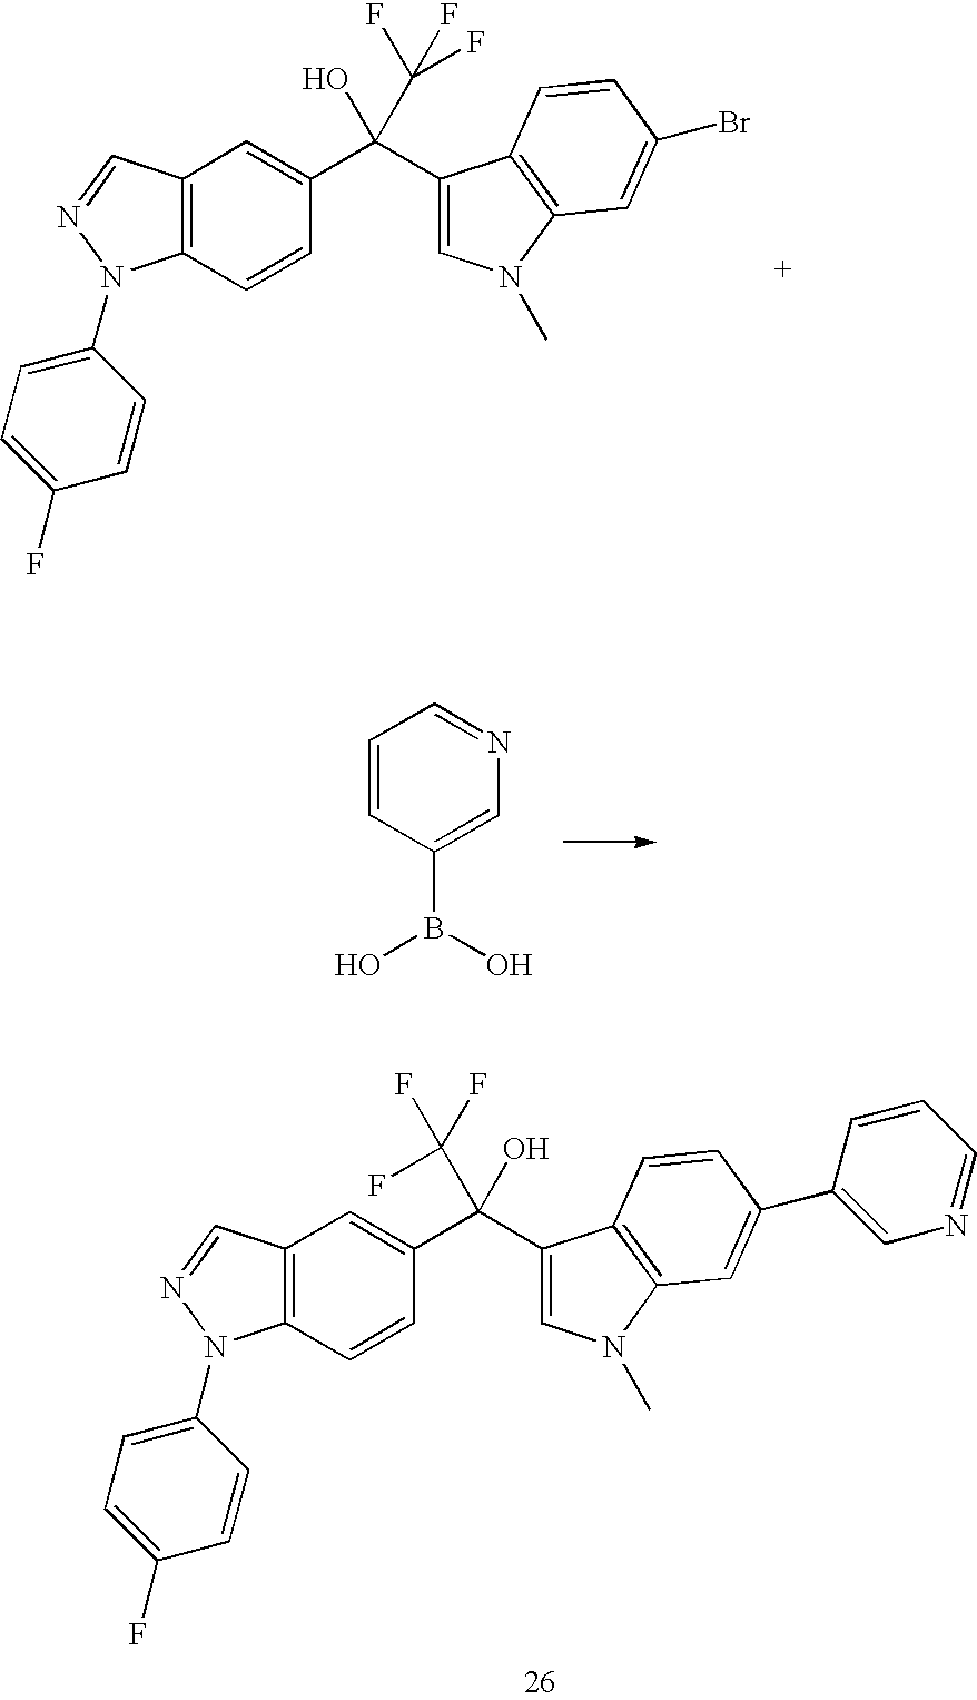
C1=CC(B(O)O)=CN=C1.C12=C(C=CC(C(C3=CN(C)C4=C3C=CC(C3=CN=CC=C3)=C4)(O)C(F)(F)F)=C1)N(C1=CC=C(F)C=C1)N=C2.C12=C(C=CC(C(C3=CN(C)C4=C3C=CC(Br)=C4)(O)C(F)(F)F)=C1)N(C1=CC=C(F)C=C1)N=C2
